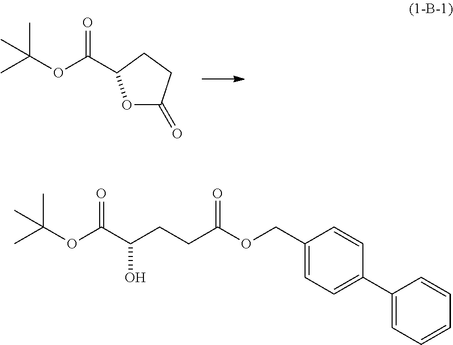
O1C(=O)CCC1C(OC(C)(C)C)=O.C(OC(C)(C)C)(=O)C(O)CCC(OCC1=CC=C(C2=CC=CC=C2)C=C1)=O
